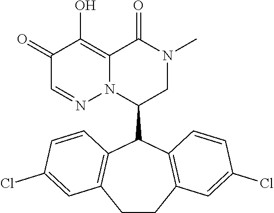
C1(=O)C=NN2C(=C1O)C(=O)N(C)CC2C1C2=C(C=C(Cl)C=C2)CCC2=C1C=CC(Cl)=C2
